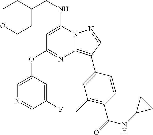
C1OCCC(CNC2=CC(OC3=CN=CC(F)=C3)=NC3=C(C4=CC(C)=C(C(=O)NC5CC5)C=C4)C=NN23)C1
